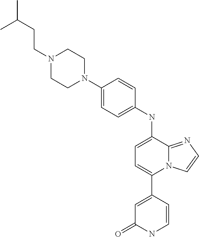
C1(C2=CC(=O)NC=C2)=CC=C(NC2=CC=C(N3CCN(CCC(C)C)CC3)C=C2)C2=NC=CN12
